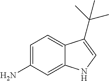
C1=C(N)C=C2C(=C1)C(C(C)(C)C)=CN2
